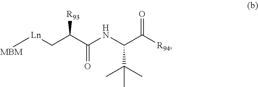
[Ln](CC(C(NC(C([R94])=O)C(C)(C)C)=O)[R93])[MBM]
